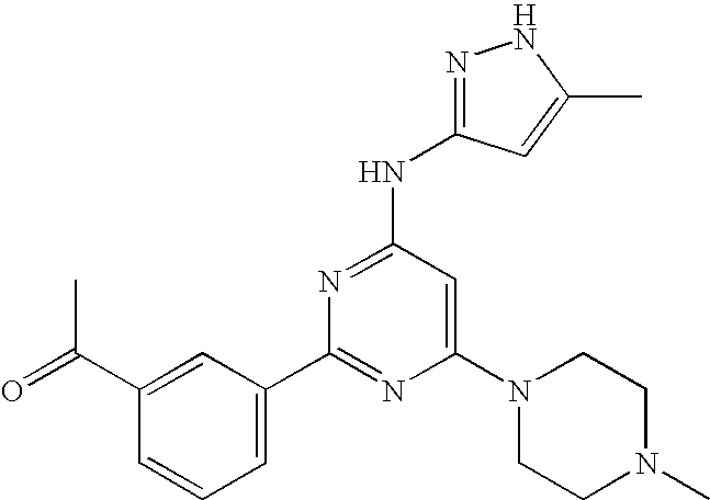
O=C(C1=CC(C2=NC(N3CCN(C)CC3)=CC(NC3=NNC(C)=C3)=N2)=CC=C1)C
